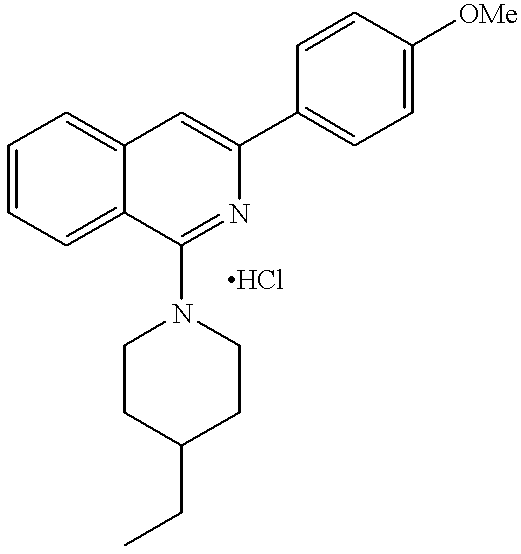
C1=CC=C2C(=C1)C=C(C1=CC=C([OMe])C=C1)N=C2N1CCC(CC)CC1
